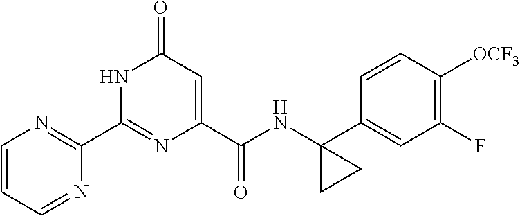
C1(C2=NC=CC=N2)=NC(C(NC2(C3=CC(F)=C([OCF3])C=C3)CC2)=O)=CC(=O)N1
